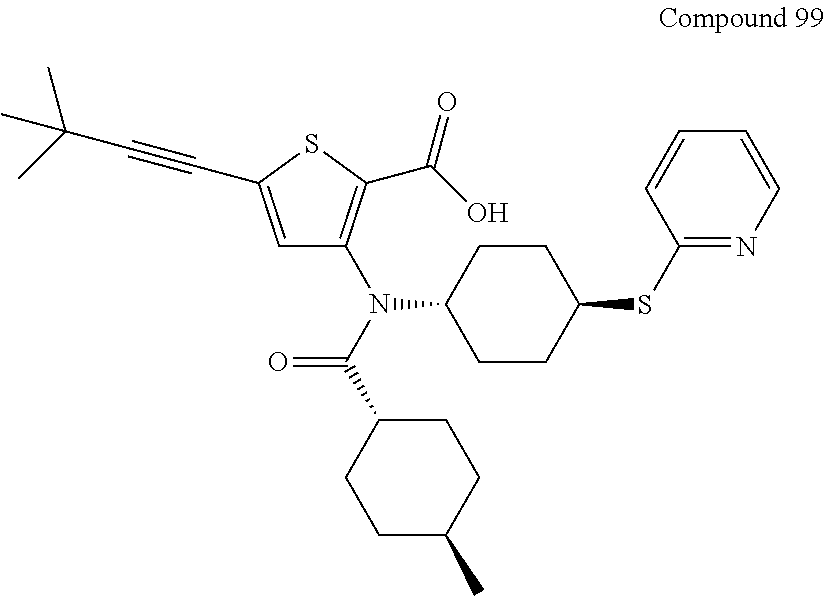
C1CC(N(C(C2CCC(C)CC2)=O)C2=C(C(=O)O)SC(C#CC(C)(C)C)=C2)CCC1SC1=NC=CC=C1
